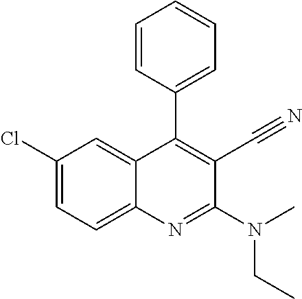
C1(Cl)=CC=C2C(=C1)C(C1=CC=CC=C1)=C(C#N)C(N(C)CC)=N2
